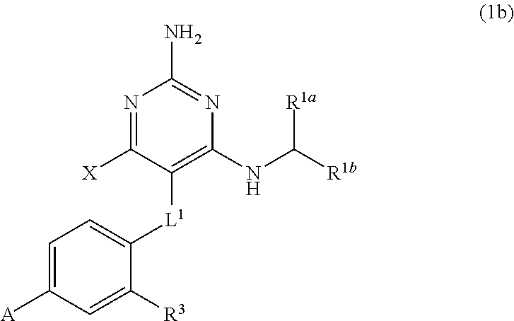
[R1a]C(NC1=C([L1]C2=CC=C([A])C=C2[R3])C([X])=NC(N)=N1)[R1b]
